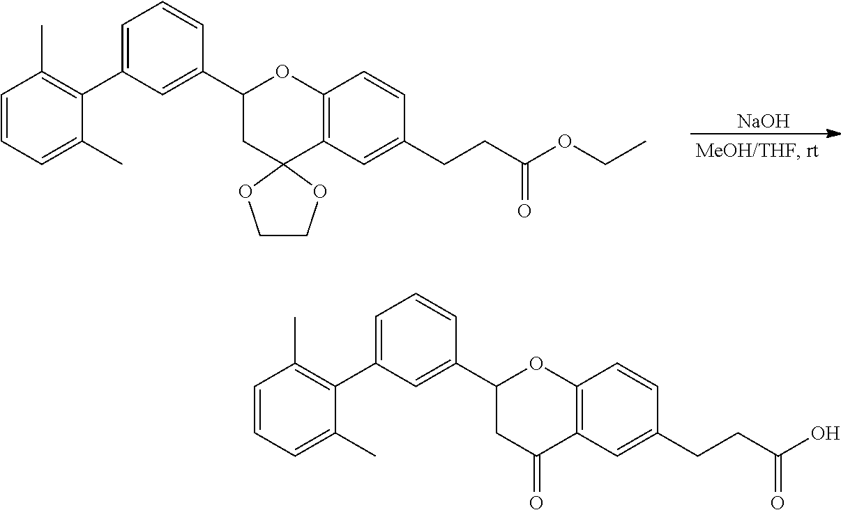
C1=C(C2=C(C)C=CC=C2C)C=C(C2CC3(C4=C(O2)C=CC(CCC(OCC)=O)=C4)OCCO3)C=C1.[NaOH].C1=C(C2=C(C)C=CC=C2C)C=C(C2CC(=O)C3=C(O2)C=CC(CCC(O)=O)=C3)C=C1
